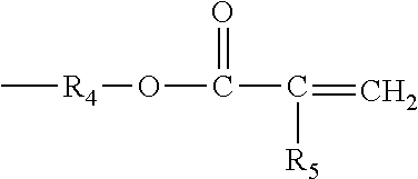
C[R4]OC(C(=C)[R5])=O
